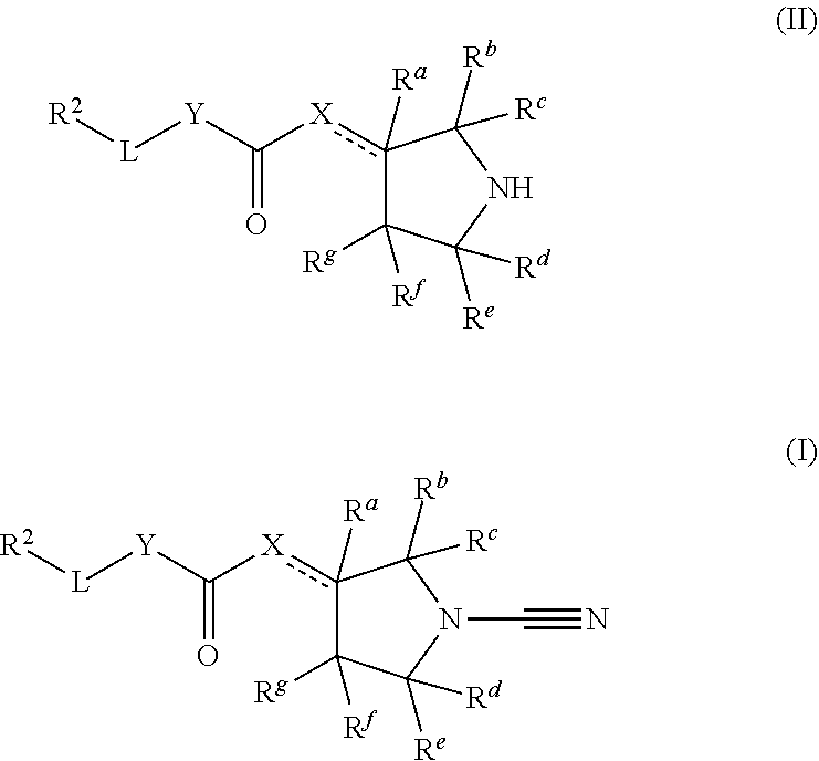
c1([X]C([Y][L][R2])=O)([Ra])C([Rf])([Rg])C([Re])([Rd])NC1([Rb])[Rc].c1([X]C([Y][L][R2])=O)([Ra])C([Rf])([Rg])C([Re])([Rd])N(C#N)C1([Rb])[Rc]
